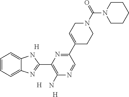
[H].[H].C1=CC=C2C(=C1)NC(C1=C(N)N=CC(C3=CCN(C(=O)N4CCCCC4)CC3)=N1)=N2.[H]
